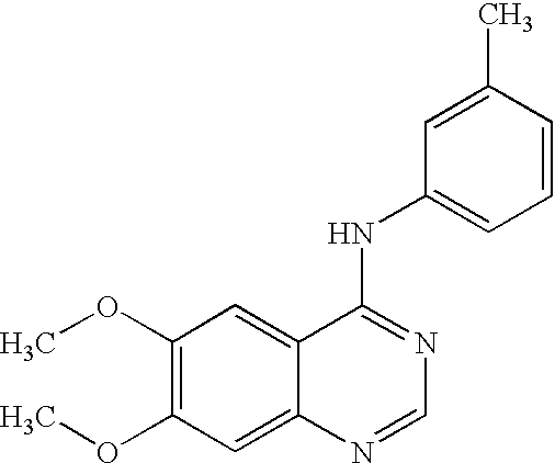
C1(OC)=C(OC)C=C2C(=C1)C(NC1=CC=CC(C)=C1)=NC=N2
